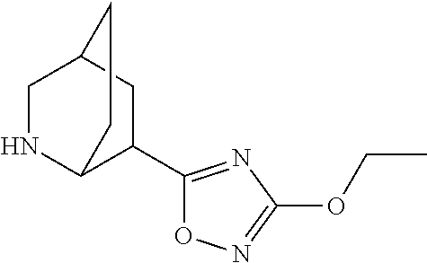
N1C2C(C3=NC(OCC)=NO3)CC(C1)CC2
